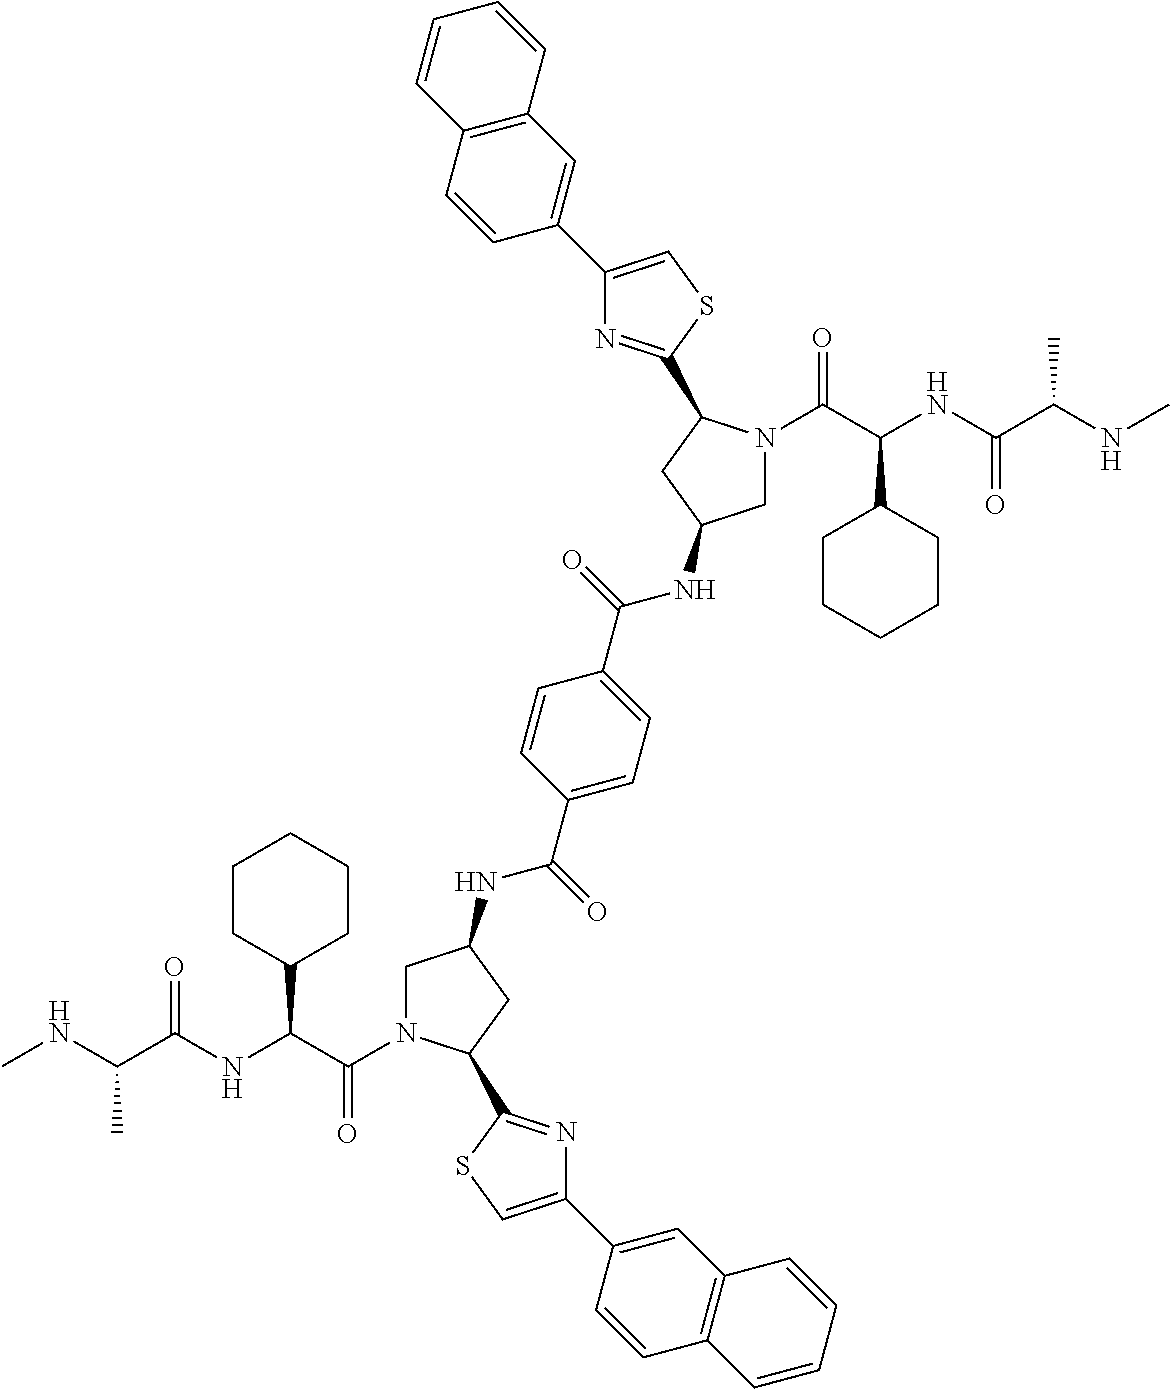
C(C(NC(C(NC)C)=O)C1CCCCC1)(=O)N1CC(NC(C2=CC=C(C(=O)NC3CN(C(=O)C(C4CCCCC4)NC(C(C)NC)=O)C(C4=NC(C5=CC6=C(C=C5)C=CC=C6)=CS4)C3)C=C2)=O)CC1C1=NC(C2=CC3=C(C=C2)C=CC=C3)=CS1
